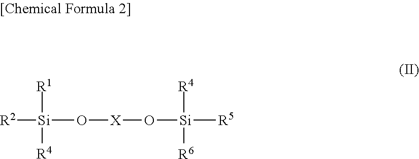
[R2][Si]([R1])([R4])O[X]O[Si]([R5])([R4])[R6]
